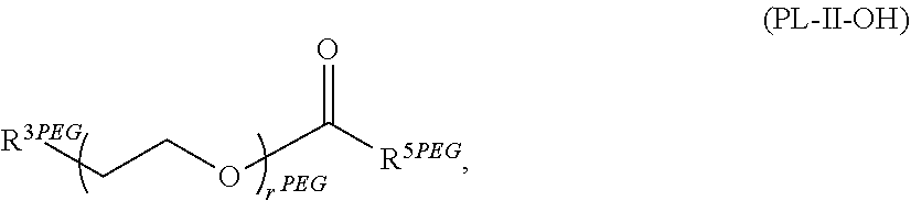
C(COC([R5PEG])=O)[R3PEG]
